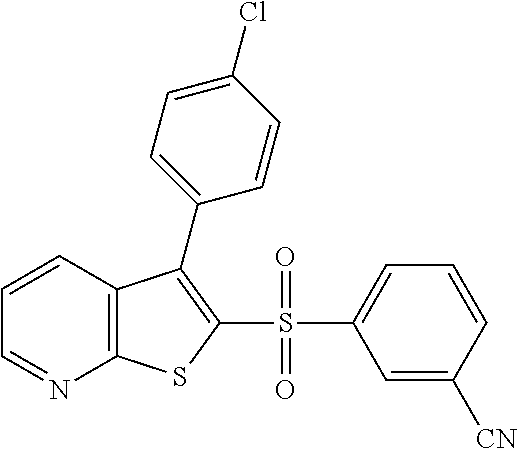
C1=CC2=C(N=C1)SC(S(C1=CC=CC([CN])=C1)(=O)=O)=C2C1=CC=C(Cl)C=C1
